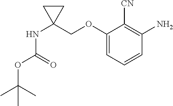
C1(COC2=CC=CC(N)=C2[CN])(NC(OC(C)(C)C)=O)CC1
